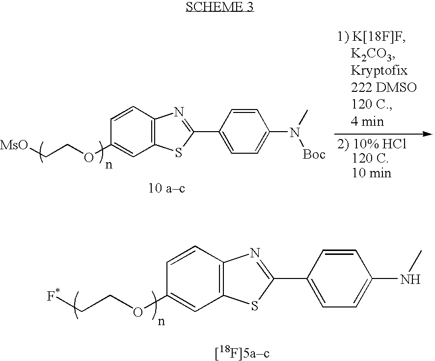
[MsO]CCOC1=CC2=C(C=C1)N=C(C1=CC=C(N(C)[Boc])C=C1)S2.[F*]CCOC1=CC2=C(C=C1)N=C(C1=CC=C(NC)C=C1)S2
